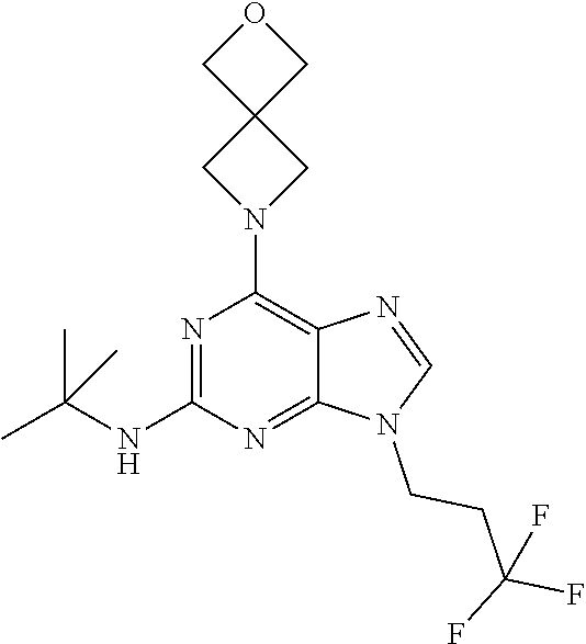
N1=C(NC(C)(C)C)N=C2C(=C1N1CC3(C1)COC3)N=CN2CCC(F)(F)F
